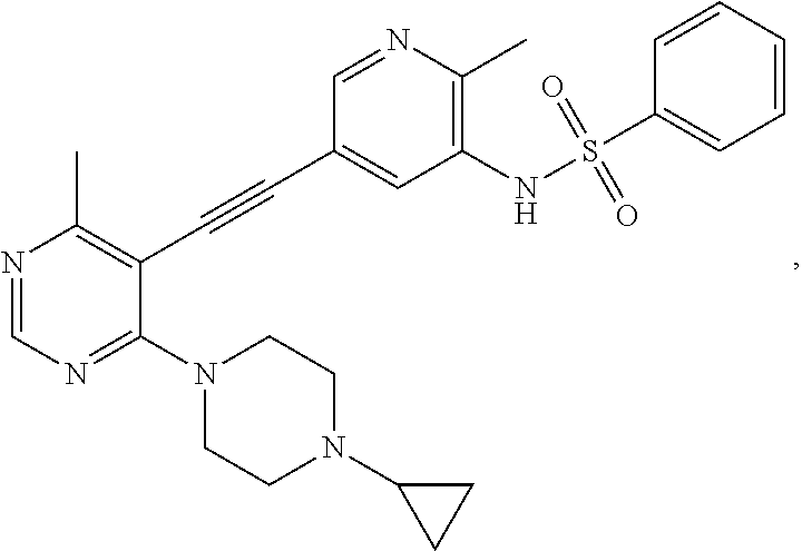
N1=CN=C(N2CCN(C3CC3)CC2)C(C#CC2=CC(NS(=O)(=O)C3=CC=CC=C3)=C(C)N=C2)=C1C
